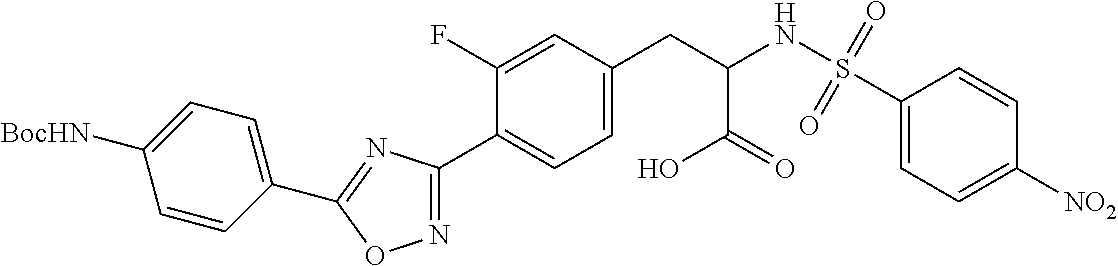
C1=C(F)C(C2=NOC(C3=CC=C([BocHN])C=C3)=N2)=CC=C1CC(NS(C1=CC=C([NO2])C=C1)(=O)=O)C(=O)O
